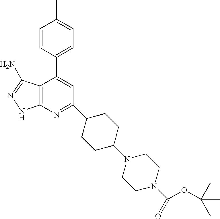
CC1=CC=C(C2=CC(C3CCC(N4CCN(C(OC(C)(C)C)=O)CC4)CC3)=NC3=C2C(N)=NN3)C=C1
